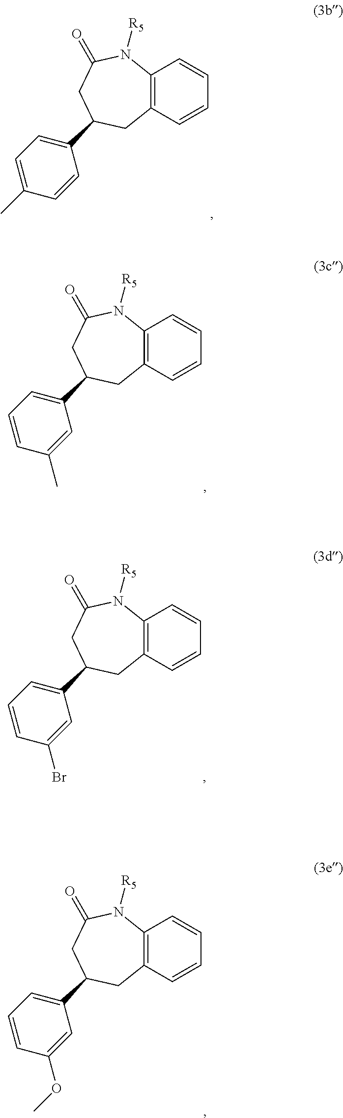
C12=C(C=CC=C1)CC(C1=CC=C(C)C=C1)CC(=O)N2[R5].C12=C(C=CC=C1)CC(C1=CC=CC(C)=C1)CC(=O)N2[R5].C12=C(C=CC=C1)CC(C1=CC=CC(Br)=C1)CC(=O)N2[R5].C12=C(C=CC=C1)CC(C1=CC=CC(OC)=C1)CC(=O)N2[R5]
